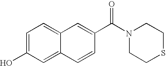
C1=C(O)C=C2C(=C1)C=C(C(=O)N1CCSCC1)C=C2
